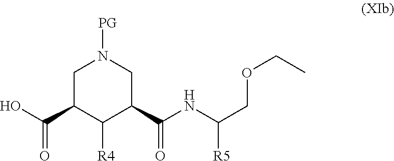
OC(=O)C1C([R4])C(C(=O)NC([R5])COCC)CN([PG])C1
